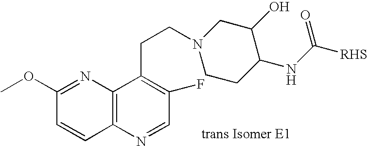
C1=CC(OC)=NC2=C1N=CC(F)=C2CCN1CC(O)C(NC([RHS])=O)CC1
